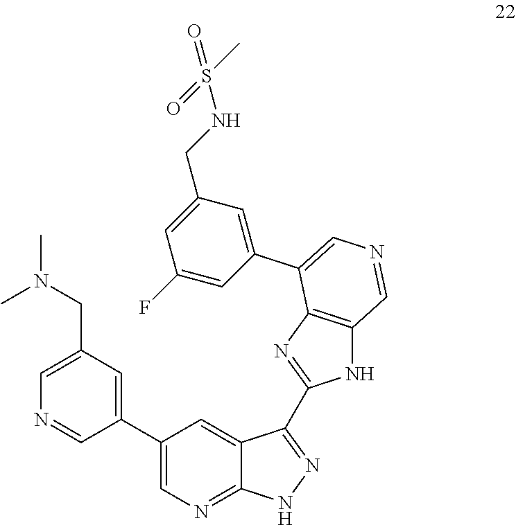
C1(C2=CC(CN(C)C)=CN=C2)=CN=C2C(=C1)C(C1=NC3=C(N1)C=NC=C3C1=CC(CNS(=O)(C)=O)=CC(F)=C1)=NN2
